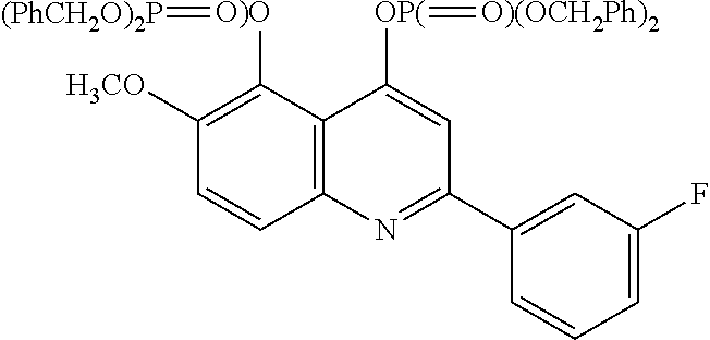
C12=C(C([O)O]=[(PhCH2O)2P])=C([H3CO])C=C1)C([OP(]=[O)(OCH2Ph)2])=CC(C1=CC(F)=CC=C1)=N2
